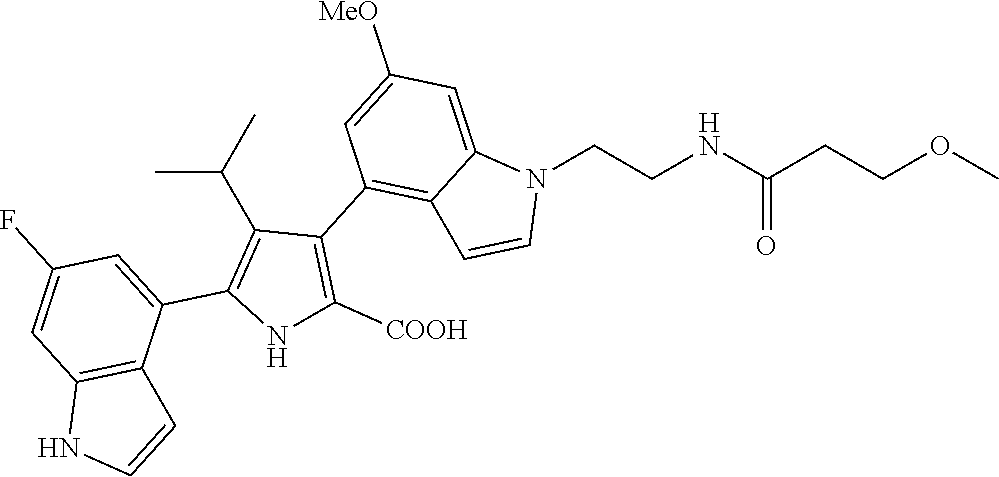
N1(CCNC(CCOC)=O)C2=CC([MeO])=CC(C3=C([COOH])NC(C4=CC(F)=CC5=C4C=CN5)=C3C(C)C)=C2C=C1
